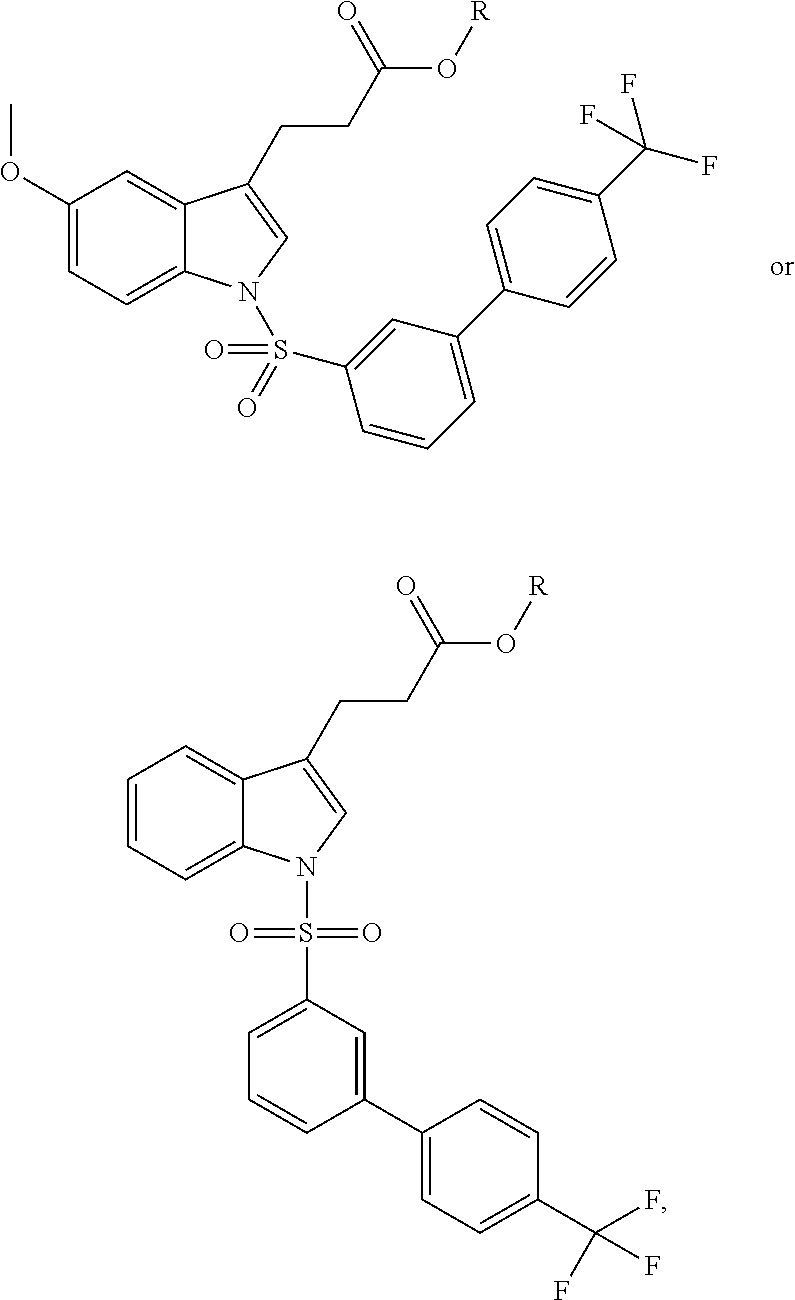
COC1=CC=C2C(=C1)C(CCC(=O)O[R])=CN2S(=O)(C1=CC(C2=CC=C(C(F)(F)F)C=C2)=CC=C1)=O.C1=CC=C2C(=C1)C(CCC(O[R])=O)=CN2S(=O)(=O)C1=CC=CC(C2=CC=C(C(F)(F)F)C=C2)=C1
